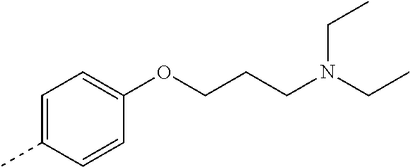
C1=C(C)C=CC(OCCCN(CC)CC)=C1
